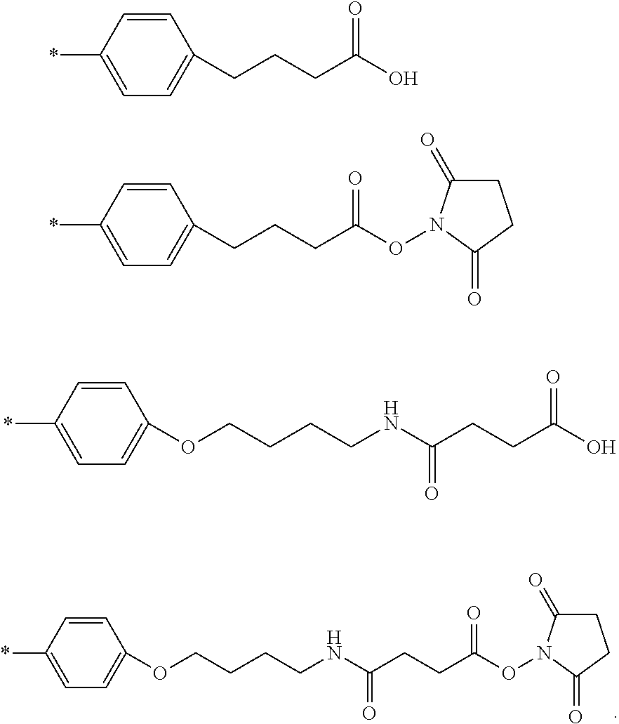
*C1=CC=C(OCCCCNC(CCC(ON2C(=O)CCC2=O)=O)=O)C=C1.*C1=CC=C(CCCC(O)=O)C=C1.*C1=CC=C(CCCC(ON2C(=O)CCC2=O)=O)C=C1.*C1=CC=C(OCCCCNC(CCC(O)=O)=O)C=C1
